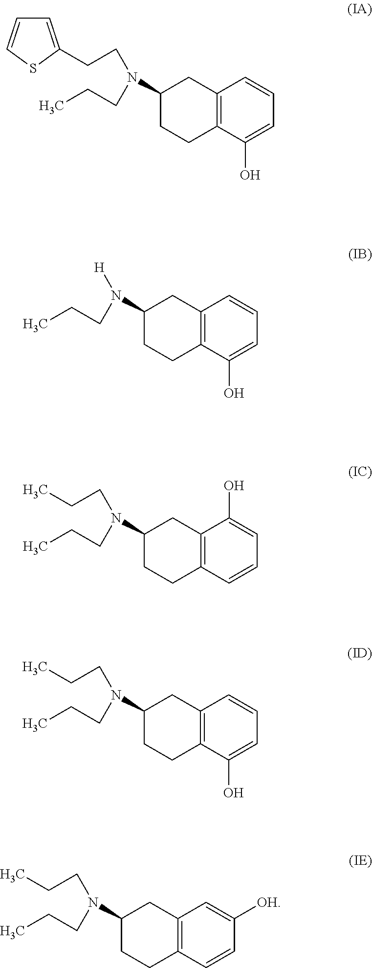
C12=C(C(O)=CC=C1)CCC(N(CCC)CCC1=CC=CS1)C2.C12=C(C(O)=CC=C1)CCC(N(CCC)[H])C2.C12=C(C=CC=C1O)CCC(N(CCC)CCC)C2.C12=C(C(O)=CC=C1)CCC(N(CCC)CCC)C2.C12=C(C=CC([OH])=C1)CCC(N(CCC)CCC)C2
